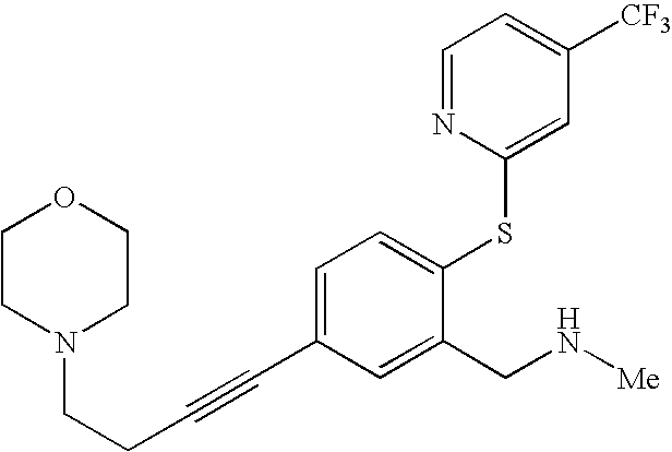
C1CN(CCC#CC2=CC=C(SC3=CC([CF3])=CC=N3)C(CN[Me])=C2)CCO1
